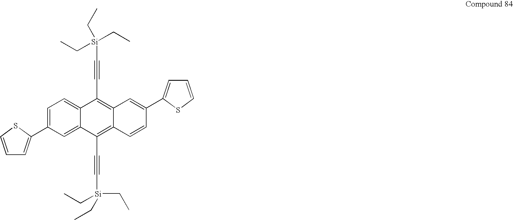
C1=C(C2=CC=CS2)C=C2C(=C1)C(C#C[Si](CC)(CC)CC)=C1C(=C2C#C[Si](CC)(CC)CC)C=CC(C2=CC=CS2)=C1
